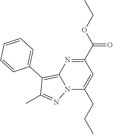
C1(C(OCC)=O)=NC2=C(C3=CC=CC=C3)C(C)=NN2C(CCC)=C1
